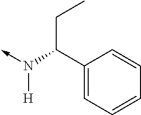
N([H])(C(C1=CC=CC=C1)CC)->C
